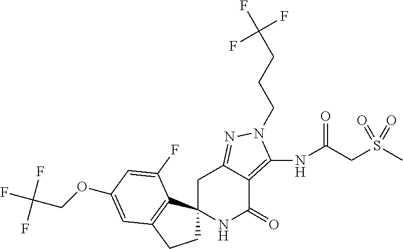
C1C2(C3=C(C1)C=C(OCC(F)(F)F)C=C3F)NC(=O)C1=C(NC(CS(C)(=O)=O)=O)N(CCCC(F)(F)F)N=C1C2
